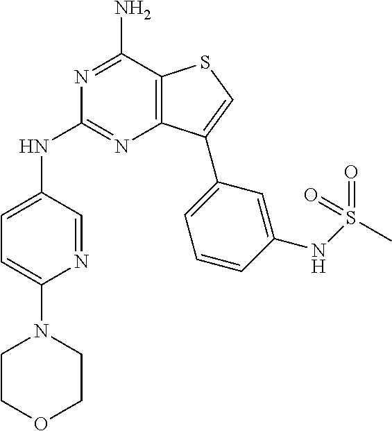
N1=C(N)C2=C(N=C1NC1=CC=C(N3CCOCC3)N=C1)C(C1=CC=CC(NS(=O)(=O)C)=C1)=CS2
